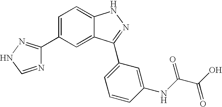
C1=C(C2=NNC=N2)C=C2C(=C1)NN=C2C1=CC=CC(NC(=O)C(O)=O)=C1
